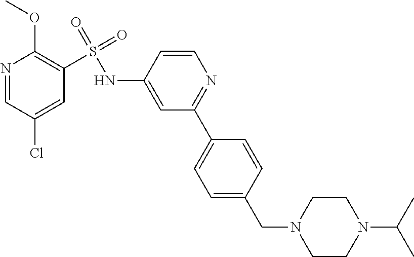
N1=CC(Cl)=CC(S(NC2=CC(C3=CC=C(CN4CCN(C(C)C)CC4)C=C3)=NC=C2)(=O)=O)=C1OC
